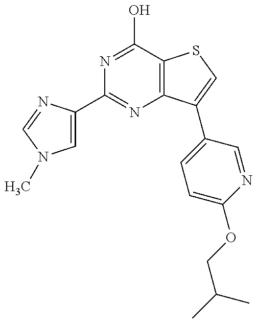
C1=C(C2=NC3=C(C(O)=N2)SC=C3C2=CC=C(OCC(C)C)N=C2)N=CN1C
